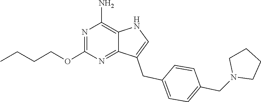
CCCCOC1=NC(N)=C2C(=N1)C(CC1=CC=C(CN3CCCC3)C=C1)=CN2
